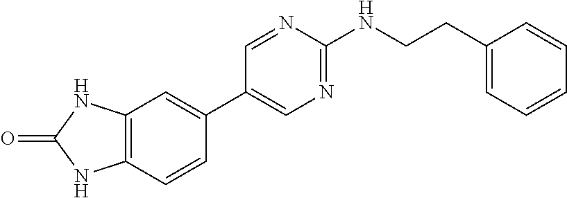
C12=C(C=CC(C3=CN=C(NCCC4=CC=CC=C4)N=C3)=C1)NC(=O)N2
